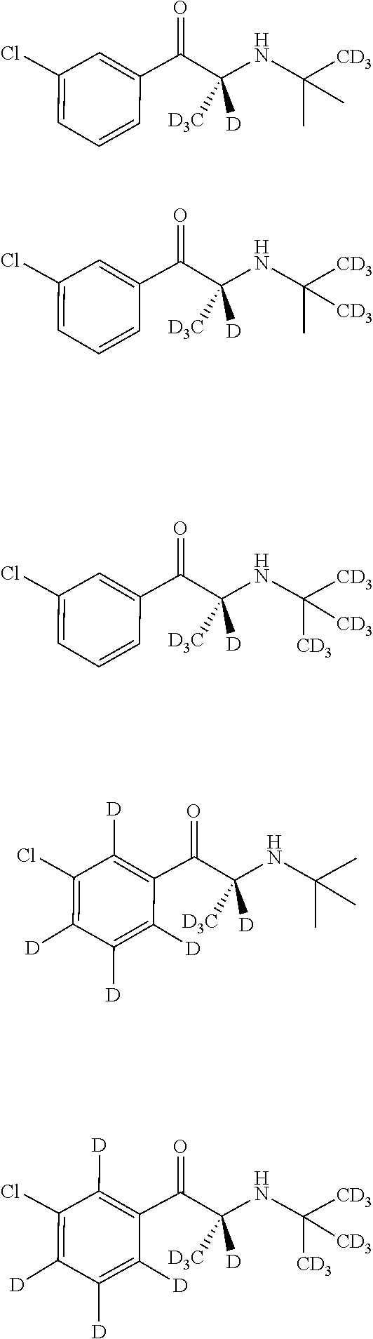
C1=C(C(=O)C(NC(C)(C)[CD3])([D])[D3C])C=CC=C1Cl.C1=C(C(=O)C(NC(C)([CD3])[CD3])([D])[D3C])C=CC=C1Cl.C1=C(C(=O)C(NC([CD3])([CD3])[CD3])([D])[D3C])C=CC=C1Cl.C1(Cl)=C([D])C([D])=C([D])C(C(=O)C(NC(C)(C)C)([D])[D3C])=C1[D].C1(Cl)=C([D])C([D])=C([D])C(C(=O)C(NC([CD3])([CD3])[CD3])([D])[D3C])=C1[D]
